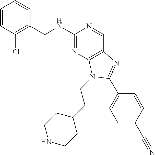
C1=CC(Cl)=C(CNC2=NC3=C(C=N2)N=C(C2=CC=C(C#N)C=C2)N3CCC2CCNCC2)C=C1
